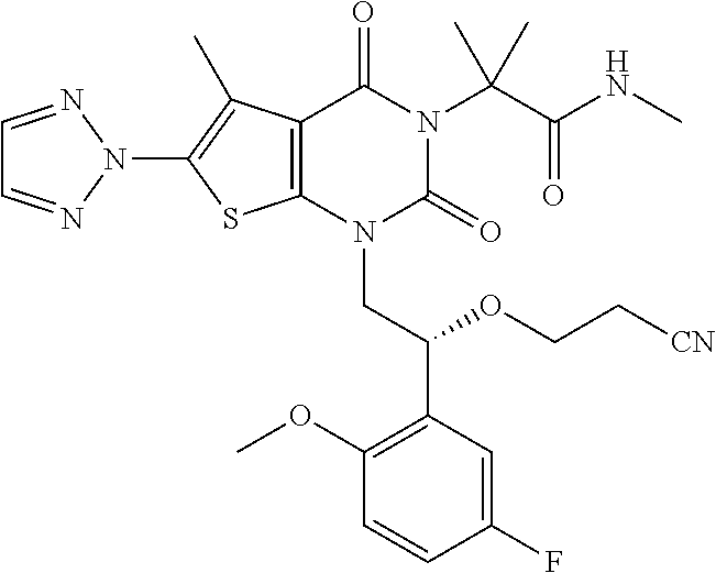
C12=C(N(CC(C3=C(OC)C=CC(F)=C3)OCC[CN])C(=O)N(C(C(NC)=O)(C)C)C1=O)SC(N1N=CC=N1)=C2C
